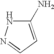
C1(N)=CC=NN1
